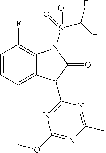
C1=CC=C2C(=C1F)N(S(=O)(C(F)F)=O)C(=O)C2C1=NC(OC)=NC(C)=N1
